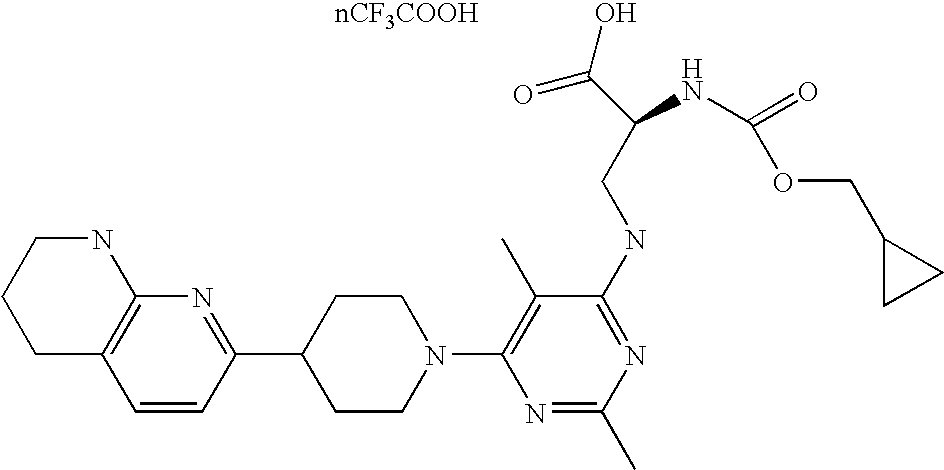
C1=CC(C2CCN(C3=C(C)C(NCC(C(=O)O)NC(=O)OCC4CC4)=NC(C)=N3)CC2)=NC2=C1CCCN2.[nCF3COOH]
